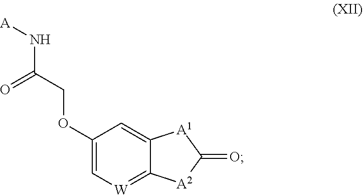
C1(OCC(=O)N[A])=C[W]=C2C(=C1)[A1]C(=O)[A2]2
